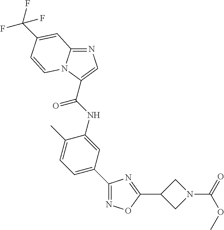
N1=C2N(C(C(NC3=CC(C4=NOC(C5CN(C(=O)OC)C5)=N4)=CC=C3C)=O)=C1)C=CC(C(F)(F)F)=C2
